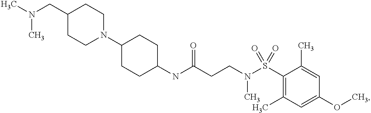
C1(NC(CCN(S(C2=C(C)C=C(OC)C=C2C)(=O)=O)C)=O)CCC(N2CCC(CN(C)C)CC2)CC1
